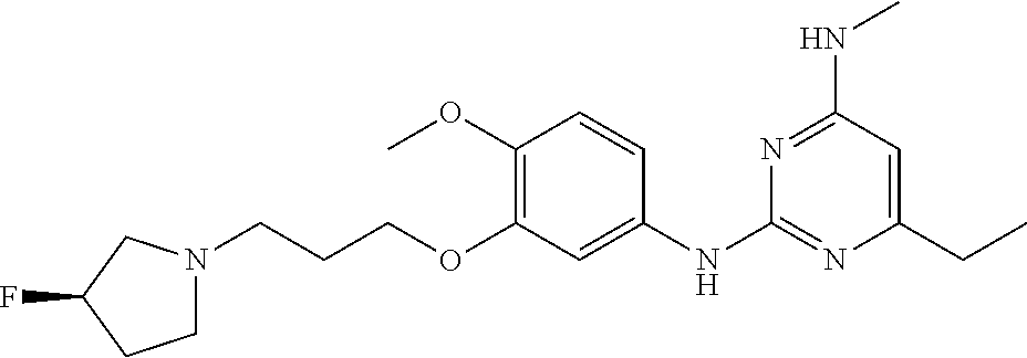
C1(OC)=C(OCCCN2CCC(F)C2)C=C(NC2=NC(CC)=CC(NC)=N2)C=C1
